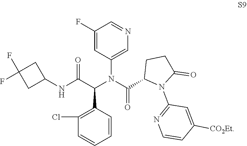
C1(Cl)=C(C(C(NC2CC(F)(F)C2)=O)N(C(C2N(C3=NC=CC([CO2Et])=C3)C(=O)CC2)=O)C2=CN=CC(F)=C2)C=CC=C1
